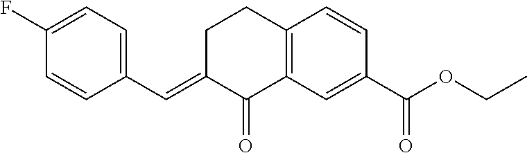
C1(F)=CC=C(C=C2C(=O)C3=C(CC2)C=CC(C(OCC)=O)=C3)C=C1
